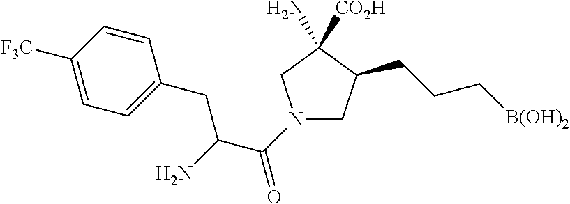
N1(C(C(CC2=CC=C([F3C])C=C2)N)=O)CC(CCC[B(OH)2])C([CO2H])(N)C1
